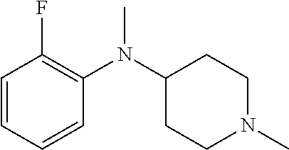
C1=CC=CC(N(C2CCN(C)CC2)C)=C1F
